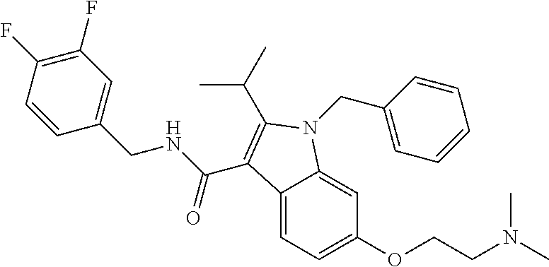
C1(F)=C(F)C=CC(CNC(=O)C2=C(C(C)C)N(CC3=CC=CC=C3)C3=CC(OCCN(C)C)=CC=C32)=C1
